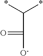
C(=O)(C(*)*)[O-]
